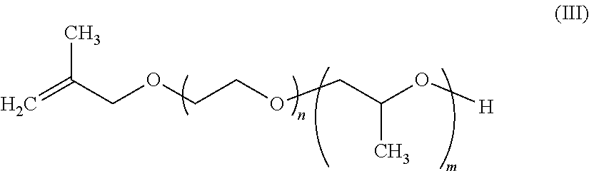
C=C(COCCOCC(O[H])C)C
